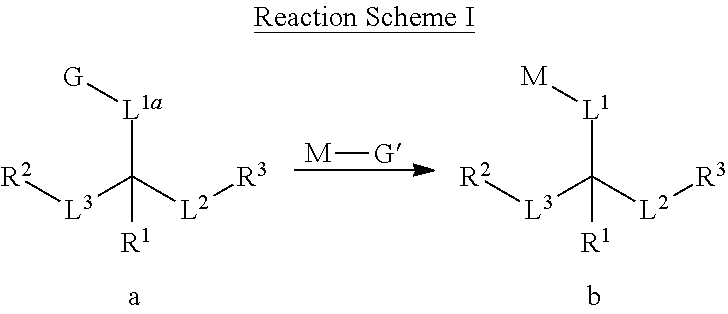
[L1a](C([L2][R3])([L3][R2])[R1])[G].[M][G].[L1](C([L2][R3])([L3][R2])[R1])[M]
